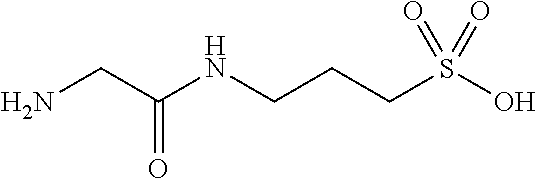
NCC(NCCCS(O)(=O)=O)=O
